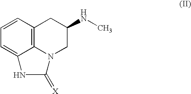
C1=C2C3=C(C=C1)CC(NC)CN3C(=[X])N2
